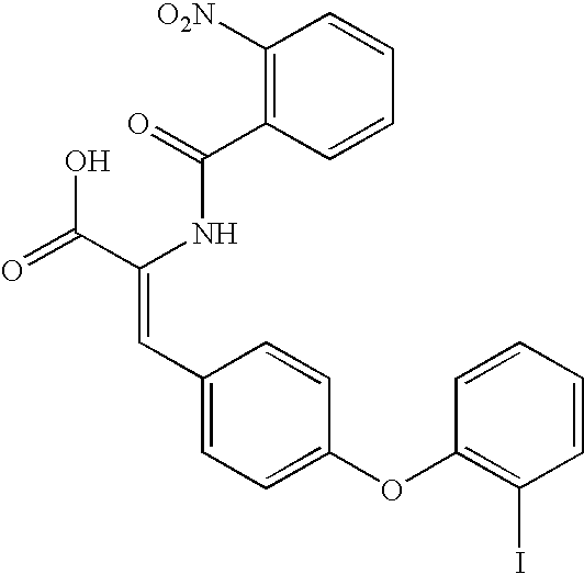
C(=O)(NC(C(=O)O)=CC1=CC=C(OC2=C(I)C=CC=C2)C=C1)C1=C([O2N])C=CC=C1
